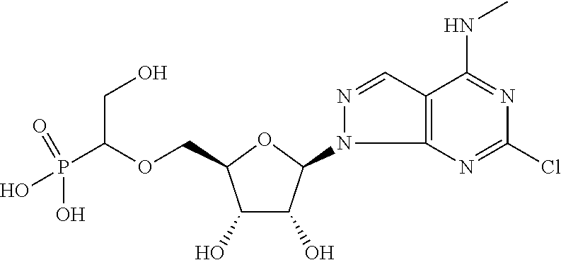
C(OCC1C(O)C(O)C(N2C3=C(C=N2)C(NC)=NC(Cl)=N3)O1)(P(O)(=O)O)CO
